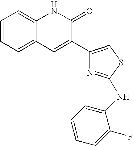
C1=CC=C2C(=C1)NC(=O)C(C1=CSC(NC3=CC=CC=C3F)=N1)=C2
